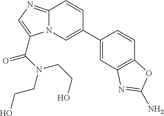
N12C(=NC=C1C(N(CCO)CCO)=O)C=CC(C1=CC3=C(C=C1)OC(N)=N3)=C2
